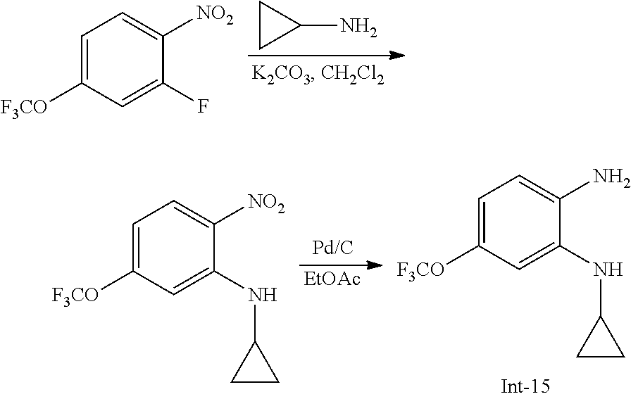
C1=C([F3CO])C=C(F)C([NO2])=C1.C1(N)CC1.[EtOAc].C1=C([F3CO])C=C(NC2CC2)C([NO2])=C1.C1=C([F3CO])C=C(NC2CC2)C(N)=C1
